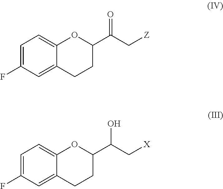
C1=C(F)C=C2C(=C1)OC(C(C[Z])=O)CC2.C1=C(F)C=C2C(=C1)OC(C(C[X])O)CC2
